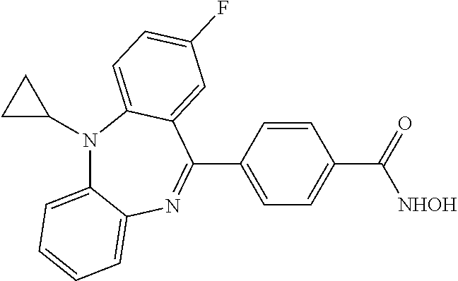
C1(C2=NC3=CC=CC=C3N(C3CC3)C3=CC=C(F)C=C23)=CC=C(C([NHOH])=O)C=C1
